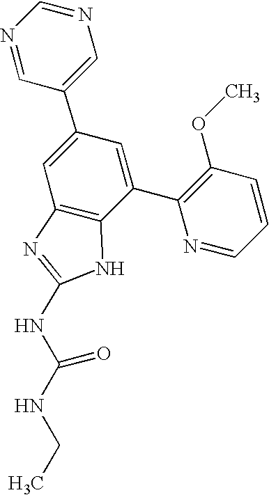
N1=CC(C2=CC3=C(C(C4=C(OC)C=CC=N4)=C2)NC(NC(NCC)=O)=N3)=CN=C1
